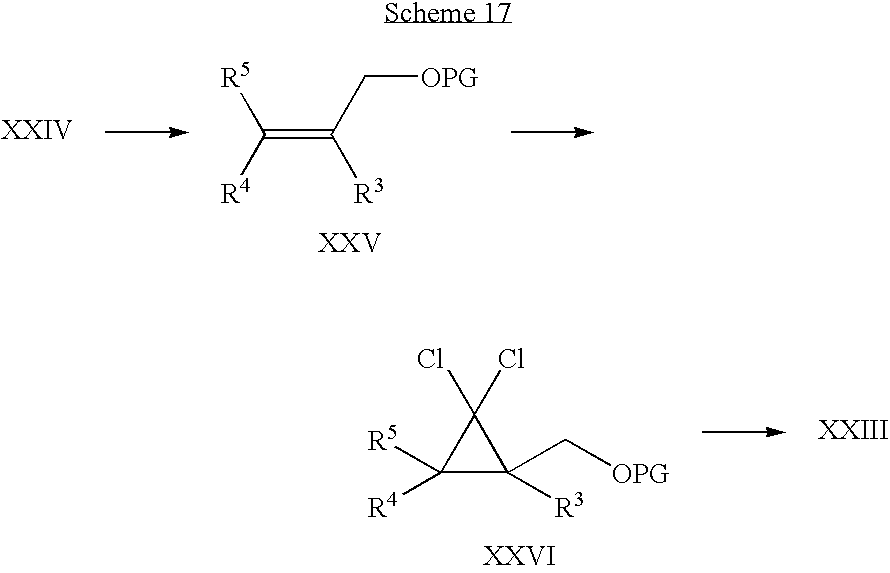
C(=C([R3])C[OPG])([R5])[R4].C1([R4])([R5])C([R3])(C[OPG])C1(Cl)Cl
